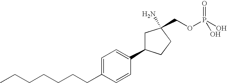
C1=C(CCCCCCC)C=CC(C2CC(N)(COP(O)(=O)O)CC2)=C1
